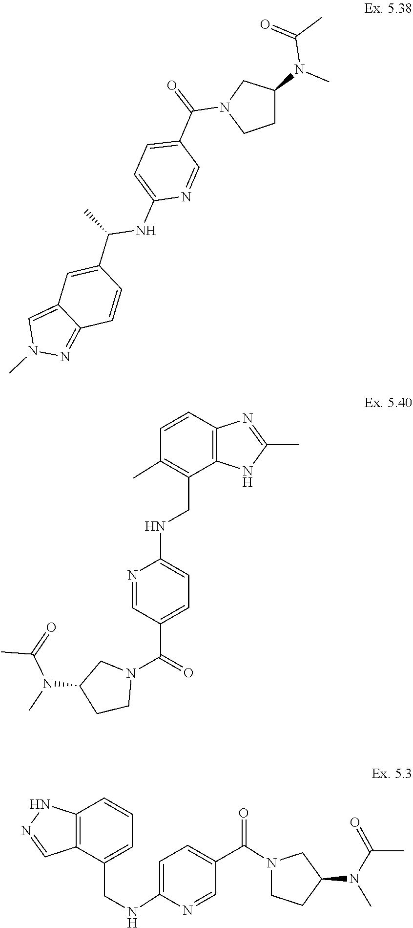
CN(C(=O)C)C1CN(C(C2=CC=C(NCC3=C(C)C=CC4=C3NC(C)=N4)N=C2)=O)CC1.C(=O)(C)N(C1CCN(C(C2=CC=C(NCC3=CC=CC4=C3C=NN4)N=C2)=O)C1)C.C1CN(C(C2=CC=C(NC(C3=CC4=CN(C)N=C4C=C3)C)N=C2)=O)CC1N(C)C(=O)C
